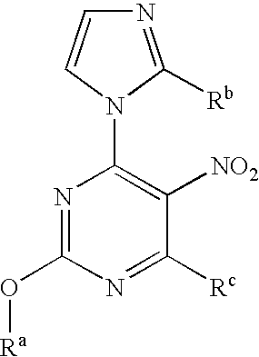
N1=C(O[Ra])N=C([Rc])C([NO2])=C1N1C([Rb])=NC=C1
